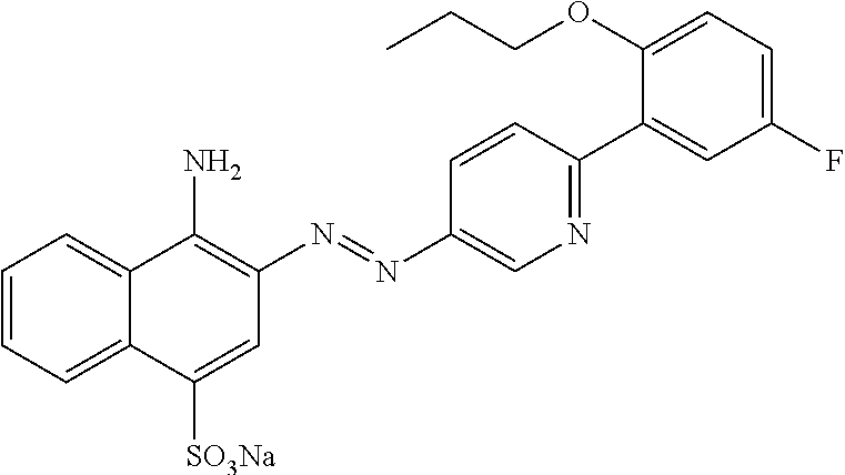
C1=CC=C2C(=C1)C(N)=C(N=NC1=CN=C(C3=CC(F)=CC=C3OCCC)C=C1)C=C2[SO3Na]
